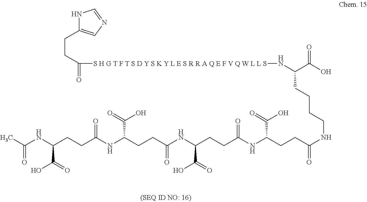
N1C(CCC(=O)[S H G T F T S D Y S K Y L E S R R A Q E F V Q W L L S]NC(CCCCNC(CCC(NC(CCC(NC(CCC(NC(CCC(NC(C)=O)C(O)=O)=O)C(=O)O)=O)C(=O)O)=O)C(=O)O)=O)C(=O)O)=CN=C1
